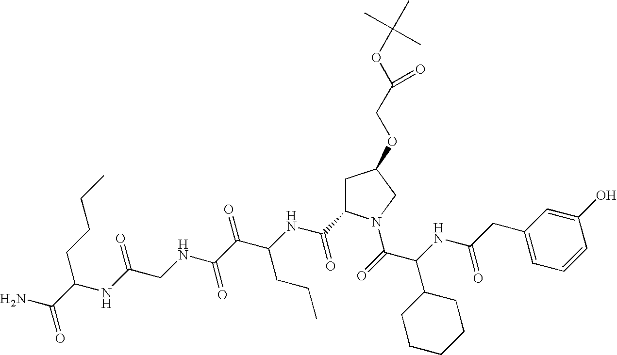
C1(CC(NC(C(=O)N2CC(OCC(OC(C)(C)C)=O)CC2C(NC(C(C(NCC(NC(CCCC)C(N)=O)=O)=O)=O)CCC)=O)C2CCCCC2)=O)=CC=CC(O)=C1
